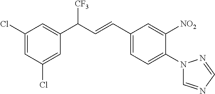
C1(Cl)=CC(C(C=CC2=CC=C(N3C=NC=N3)C([NO2])=C2)[CF3])=CC(Cl)=C1
